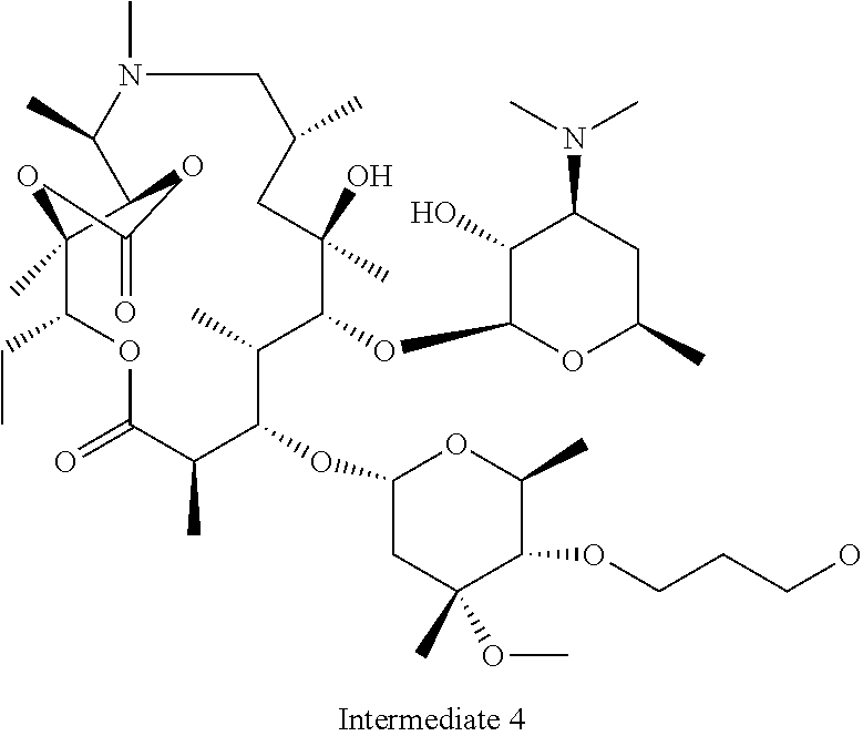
O1C(=O)C(C)C(OC2CC(C)(OC)C(OCCCO)C(C)O2)C(C)C(OC2C(O)C(N(C)C)CC(C)O2)C(C)(O)CC(C)CN(C)C(C)C2C(C)(C1CC)OC(=O)O2
